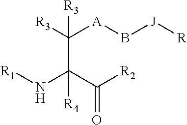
C(C(C([R2])=O)(N[R1])[R4])([R3])([A]B[J][R])[R3]
